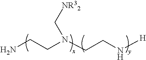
NCCN(CCN[H])C[NR32]
